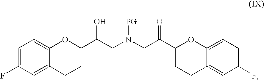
C1=C(F)C=C2C(=C1)OC(C(CN(CC(C1CCC3=CC(F)=CC=C3O1)=O)[PG])O)CC2
